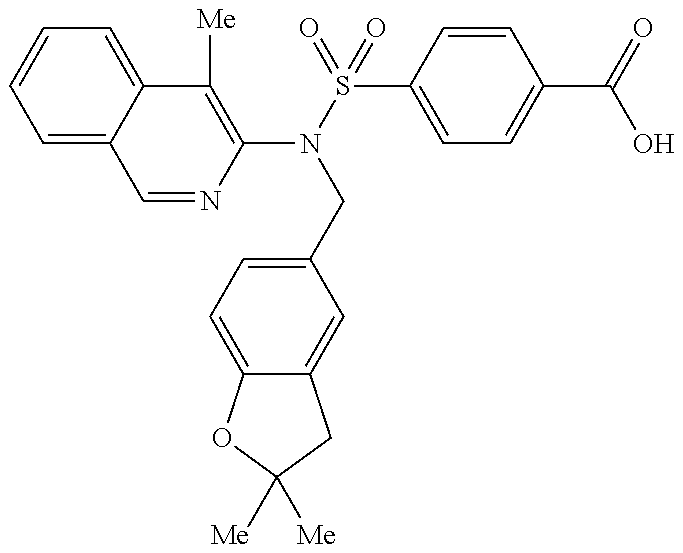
C1=NC(N(S(=O)(=O)C2=CC=C(C(=O)O)C=C2)CC2=CC=C3C(=C2)CC([Me])([Me])O3)=C([Me])C2=CC=CC=C12
